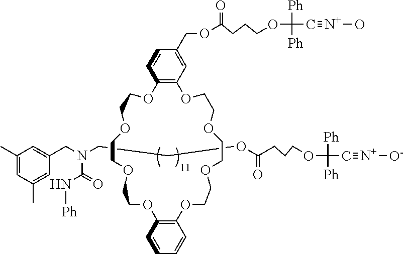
CC1=CC(C)=CC(CN(CCOC(CCCOC([Ph])([Ph])C#[N+][O-])=O)C(=O)N[Ph])=C1.C1=CC2=C(C=C1COC(=O)CCCOC([Ph])(C#[N+]O)[Ph])OCCOCCOCCOC1=C(C=CC=C1)OCCOCCOCCO2
